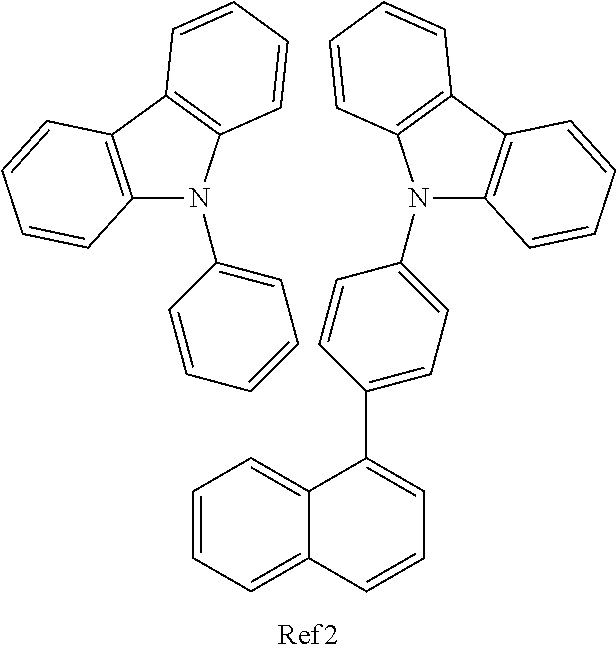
C1=CC=C2C(=C1)C(C1=CC=C(N3C4=C(C5=C3C=CC=C5)C=CC=C4)C=C1)=CC=C2.C1=CC=C(N2C3=C(C4=C2C=CC=C4)C=CC=C3)C=C1
